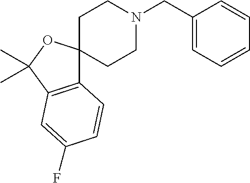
C12(CCN(CC3=CC=CC=C3)CC1)C1=C(C(C)(C)O2)C=C(F)C=C1
